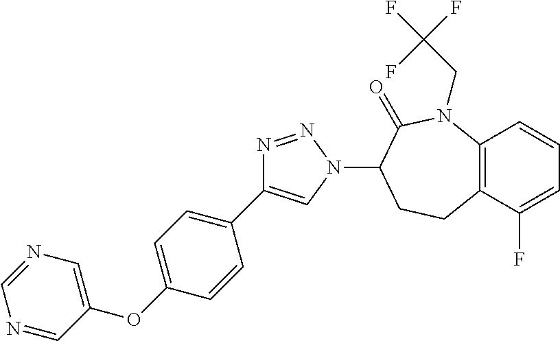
C12=C(C(F)=CC=C1)CCC(N1C=C(C3=CC=C(OC4=CN=CN=C4)C=C3)N=N1)C(=O)N2CC(F)(F)F
